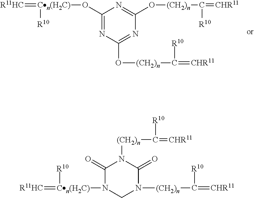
[R11HC]=[Cn(H2C)]([R10])OC1=NC(O[(CH2)n]C([R10])=[CHR11])=NC(O[(CH2)n]C([R10])=[CHR11])=N1.[R11HC]=[Cn(H2C)]([R10])N1C(=O)N([(CH2)n]C(=[CHR11])[R10])C(=O)N([(CH2)n]C([R10])=[CHR11])C1
